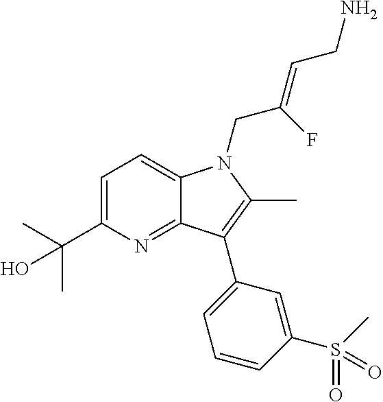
C1=C(C(C)(C)O)N=C2C(=C1)N(CC(=CCN)F)C(C)=C2C1=CC=CC(S(C)(=O)=O)=C1
